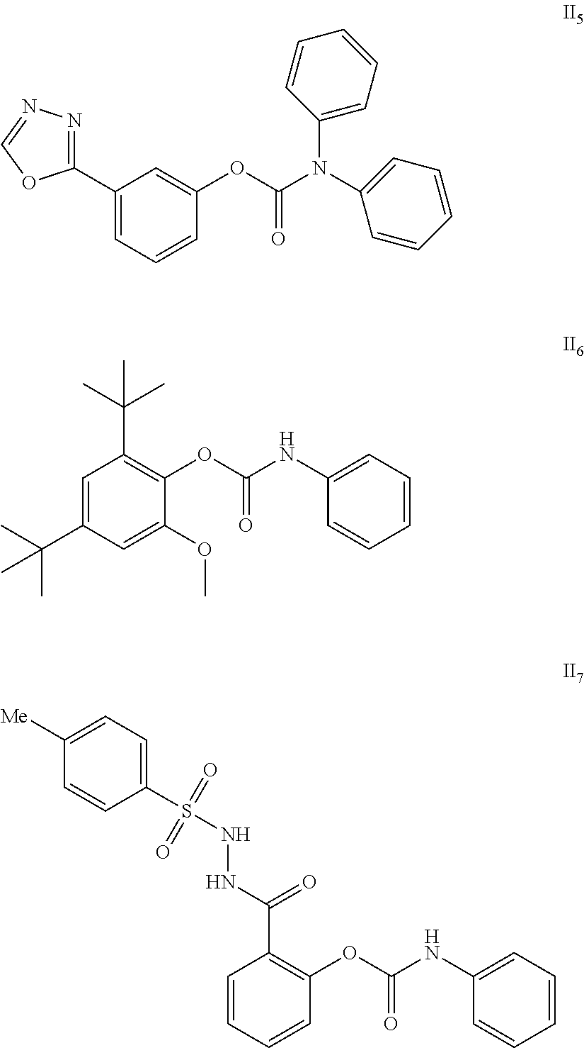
C1(C2=NN=CO2)=CC=CC(OC(N(C2=CC=CC=C2)C2=CC=CC=C2)=O)=C1.C1=C(C(C)(C)C)C=C(OC)C(OC(NC2=CC=CC=C2)=O)=C1C(C)(C)C.C1=CC=CC(OC(NC2=CC=CC=C2)=O)=C1C(NNS(=O)(=O)C1=CC=C([Me])C=C1)=O
